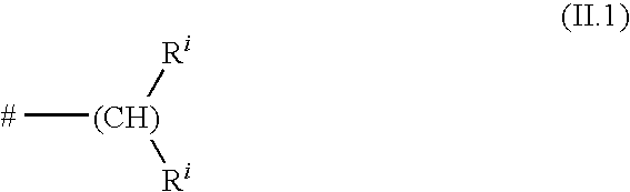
C[(CH)]([Ri])[Ri]
